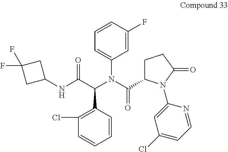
C1=CC(F)=CC(N(C(C(=O)NC2CC(F)(F)C2)C2=C(Cl)C=CC=C2)C(=O)C2CCC(=O)N2C2=CC(Cl)=CC=N2)=C1
